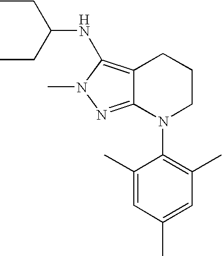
C12=NN(C)C(NC(CC)CC)=C1CCCN2C1=C(C)C=C(C)C=C1C
